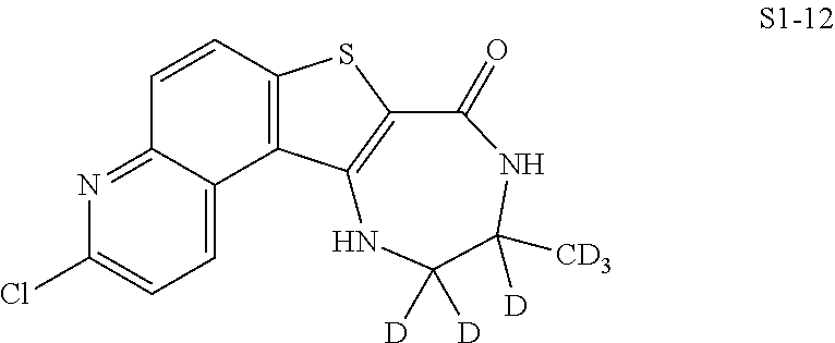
C1=C2C(=NC(Cl)=C1)C=CC1=C2C2=C(S1)C(=O)NC([CD3])([D])C([D])([D])N2
